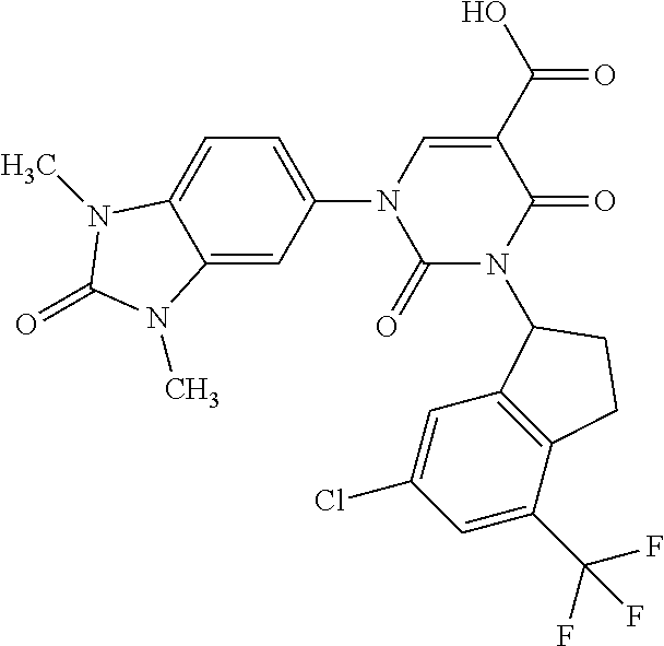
C1=C(N2C(=O)N(C3C4=C(C(C(F)(F)F)=CC(Cl)=C4)CC3)C(=O)C(C(=O)O)=C2)C=C2C(=C1)N(C)C(=O)N2C
